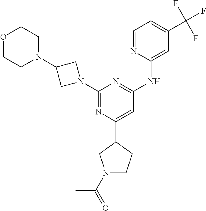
N1=C(N2CC(N3CCOCC3)C2)N=C(NC2=CC(C(F)(F)F)=CC=N2)C=C1C1CN(C(=O)C)CC1
